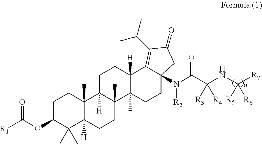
[R1]C(OC1CCC2(C)C([H])(C1(C)C)CCC1(C)C2([H])CCC2([H])C1(C)CCC1(N(C(C([R3])([R4])NC([R7])([R5])[R6])=O)[R2])C2=C(C(C)C)C(=O)C1)=O
